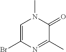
C1=C(Br)N=C(C)C(=O)N1C
